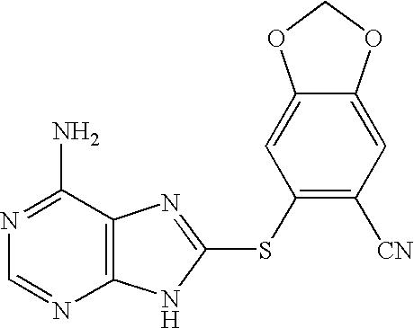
N1=C(N)C2=C(N=C1)NC(SC1=C([CN])C=C3C(=C1)OCO3)=N2
